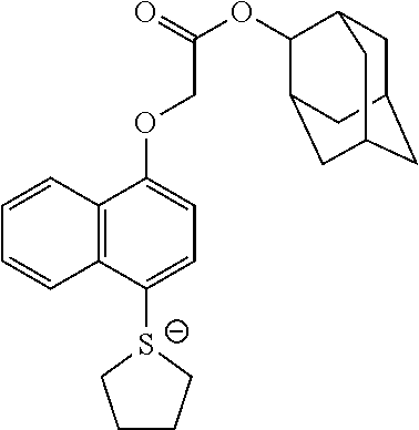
C12=C(C([S-]3CCCC3)=CC=C1OCC(=O)OC1C3CC4CC(CC1C4)C3)C=CC=C2
